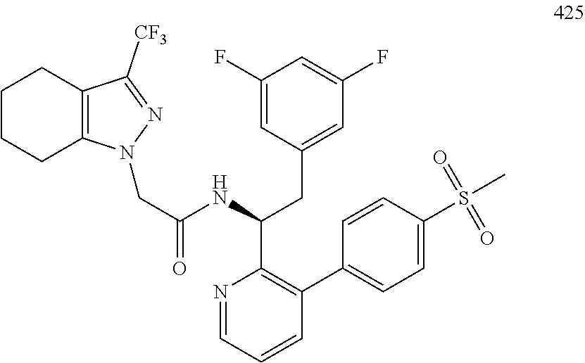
N1=CC=CC(C2=CC=C(S(C)(=O)=O)C=C2)=C1C(NC(CN1C2=C(CCCC2)C([CF3])=N1)=O)CC1=CC(F)=CC(F)=C1
